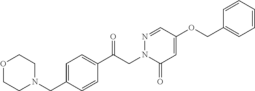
C1=C(CN2CCOCC2)C=CC(C(CN2C(=O)C=C(OCC3=CC=CC=C3)C=N2)=O)=C1
